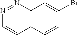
N1=NC2=C(C=C1)C=CC(Br)=C2
